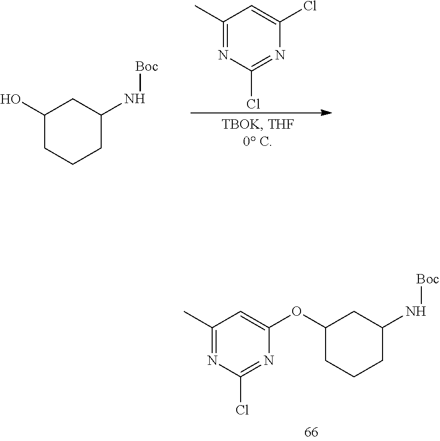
C1(C)=NC(Cl)=NC(Cl)=C1.C1(O)CCCC(N[Boc])C1.C1(OC2=CC(C)=NC(Cl)=N2)CCCC(N[Boc])C1
